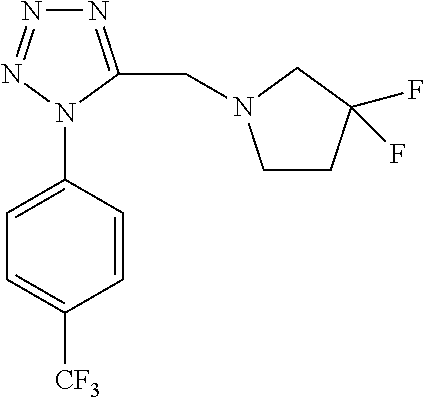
C1=C(N2C(CN3CCC(F)(F)C3)=NN=N2)C=CC([CF3])=C1
